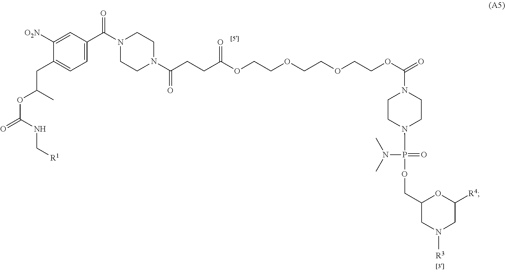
C1=C(C(N2CCN(C(CCC(OCCOCCOCCOC(=O)N3CCN(P(OCC4CN([R3])CC([R4])O4)(=O)N(C)C)CC3)=O)=O)CC2)=O)C=C([O2N])C(CC(OC(=O)NC[R1])C)=C1
